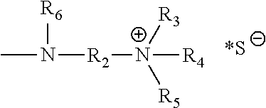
[R2]([N+]([R4])([R3])[R5])N(C)[R6]
